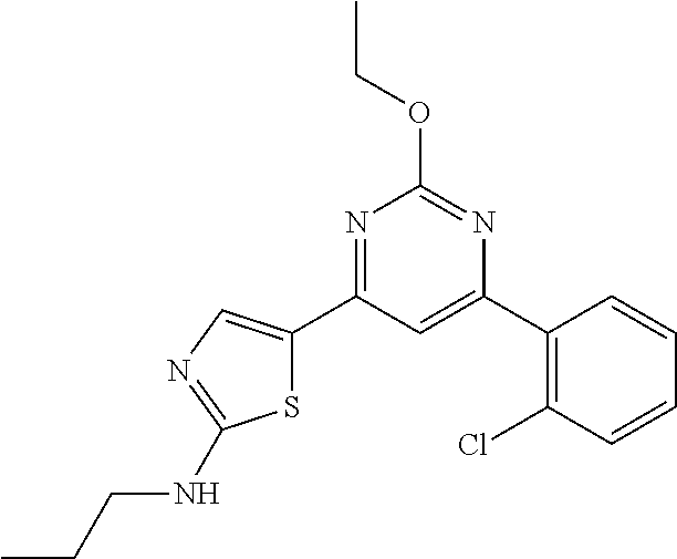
N1=C(C2=CN=C(NCCC)S2)C=C(C2=C(Cl)C=CC=C2)N=C1OCC
